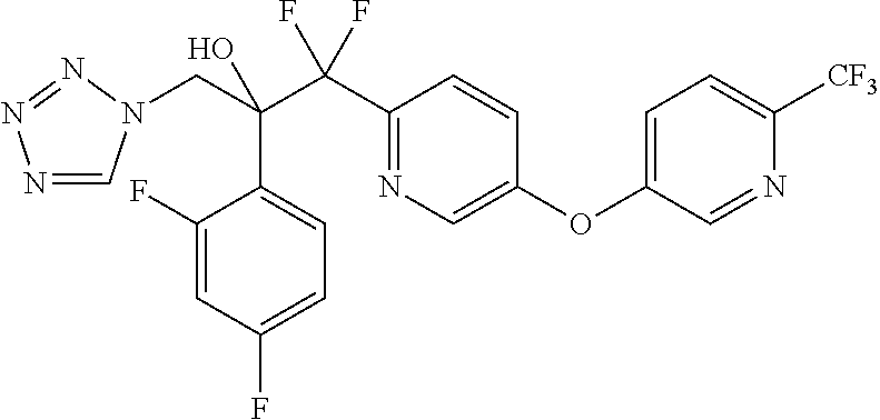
N1=CN(CC(C(C2=NC=C(OC3=CC=C([CF3])N=C3)C=C2)(F)F)(O)C2=CC=C(F)C=C2F)N=N1
